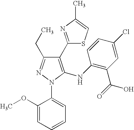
C1(C2=NC(C)=CS2)=C(NC2=C(C(=O)O)C=C(Cl)C=C2)N(C2=CC=CC=C2OC)N=C1CC
